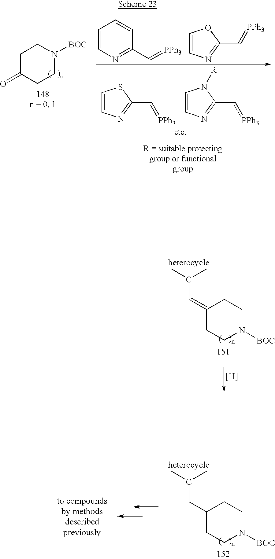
C1C(=O)CCN([BOC])C1.C1=CN=C(C=[PPh3])C=C1.C1=CN=C(C=[PPh3])O1.C1=CN=C(C=[PPh3])S1.C1=CN=C(C=[PPh3])N1[R].C1(CC(C)C)CCN([BOC])CC1.C1(=CC(C)C)CCN([BOC])CC1.[H]
